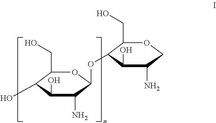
C1(CO)C(O)C(O)C(N)C(OC2C(CO)OCC(N)C2O)O1
